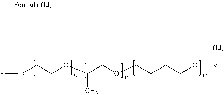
O(CCOC(COCCCCOC)C)C
